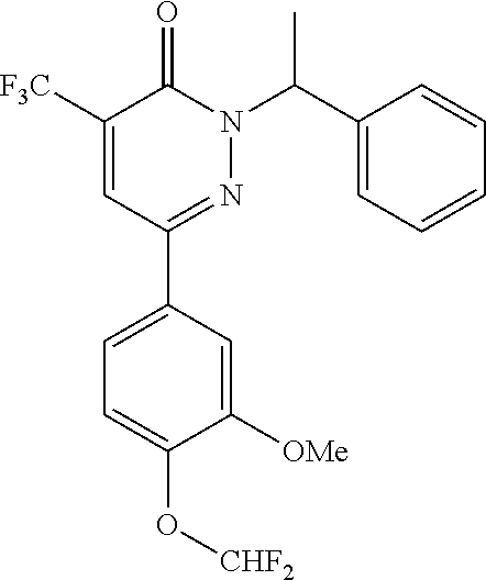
C1([F3C])=CC(C2=CC=C(O[CHF2])C([OMe])=C2)=NN(C(C2=CC=CC=C2)C)C1=O
